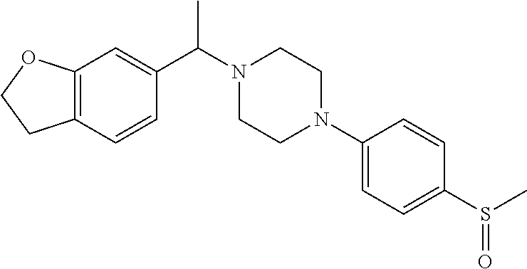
C12=C(C=CC(C(N3CCN(C4=CC=C(S(C)=O)C=C4)CC3)C)=C1)CCO2
